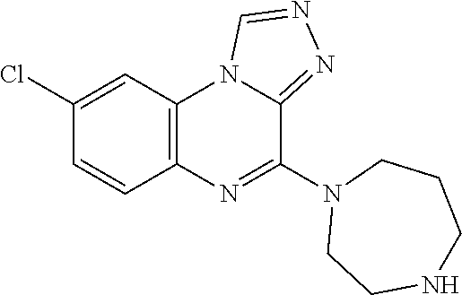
C12=C(C=C(Cl)C=C1)N1C(=NN=C1)C(N1CCNCCC1)=N2
